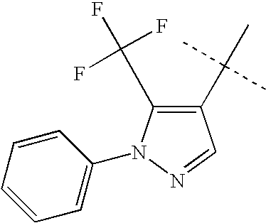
C1(C(C)(C)C)=C(C(F)(F)F)N(C2=CC=CC=C2)N=C1
